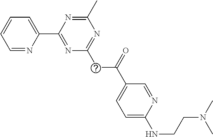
C1=NC(C2=NC(CC(C3=CC=C(NCCN(C)C)N=C3)=O)=NC(C)=N2)=CC=C1
